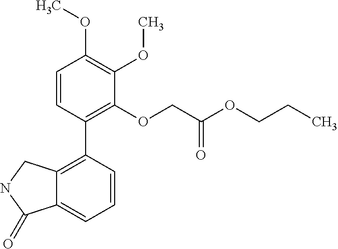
C12=C(C3=C(OCC(OCCC)=O)C(OC)=C(OC)C=C3)C=CC=C1C(=O)NC2
